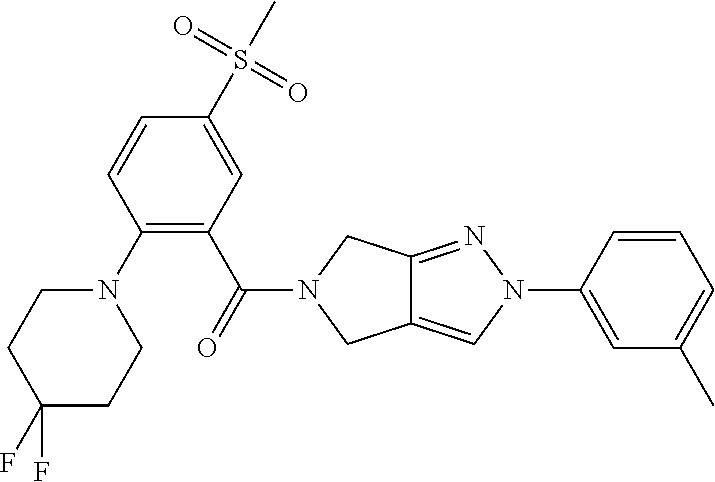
N1(C2=C(C(=O)N3CC4=CN(C5=CC(C)=CC=C5)N=C4C3)C=C(S(C)(=O)=O)C=C2)CCC(F)(F)CC1
